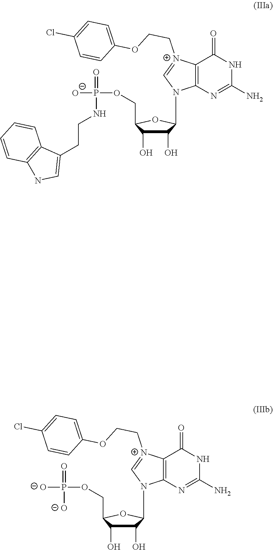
C1(O)C(O)C(COP([O-])(=O)NCCC2=CNC3=C2C=CC=C3)OC1N1C2=C(C(=O)NC(N)=N2)[N+](CCOC2=CC=C(Cl)C=C2)=C1.C1(O)C(O)C(COP([O-])(=O)[O-])OC1N1C2=C(C(=O)NC(N)=N2)[N+](CCOC2=CC=C(Cl)C=C2)=C1
